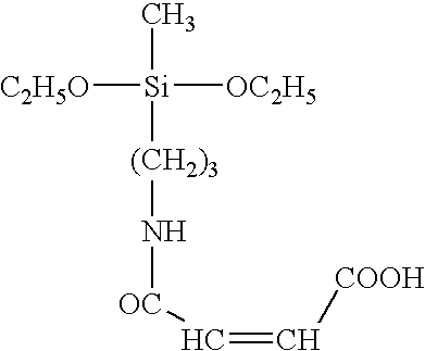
[C2H5O][Si]([OC2H5])([(CH2)3]N[OC]C=C[COOH])C
